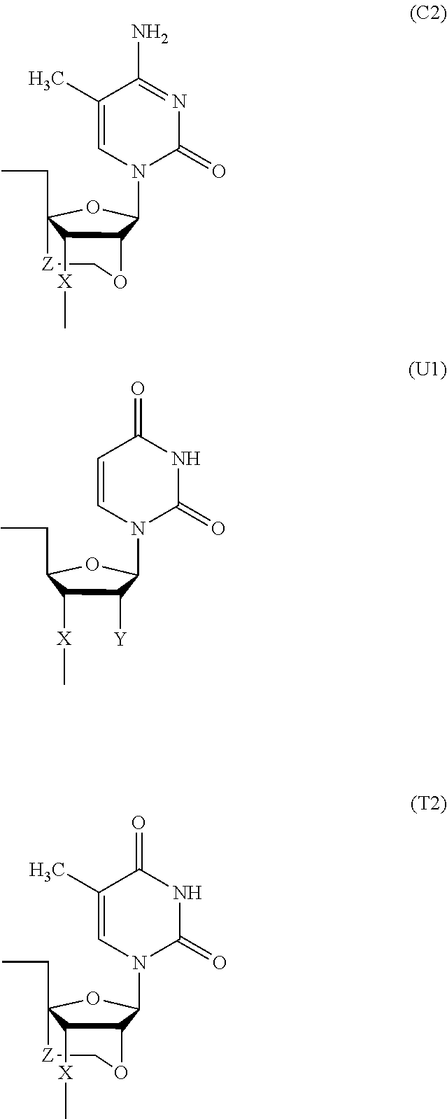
C1=CN(C2C([Y])C([X]C)C(CC)O2)C(=O)NC1=O.C1OC2C([X]C)C(CC)(OC2N2C=C(C)C(=O)NC2=O)[Z]1.C1(C)=CN(C2C3C([X]C)C(CC)(O2)[Z]CO3)C(=O)N=C1N
